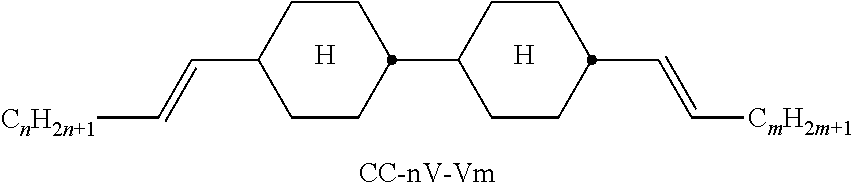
C1CC(C2CCC(C=C[CmH2m+1])CC2)CCC1C=C[CnH2n+1].[H].[H].[CC-nV-Vm]
